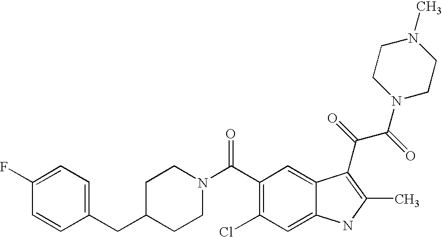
C(C1CCN(C(=O)C2=C(Cl)C=C3C(=C2)C(C(=O)C(=O)N2CCN(C)CC2)=C(C)N3)CC1)C1=CC=C(F)C=C1
